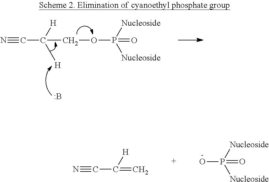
N#CC(COP(=O)([Nucleoside])[Nucleoside])([H])[H].B.N#CC(=C)[H].OP(=O)([Nucleoside])[Nucleoside]
